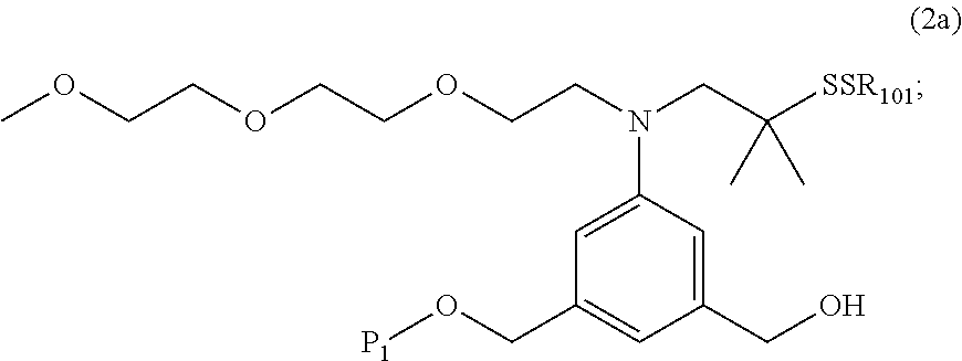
C1(CO)=CC(N(CCOCCOCCOC)CC([SSR101])(C)C)=CC(CO[P1])=C1
